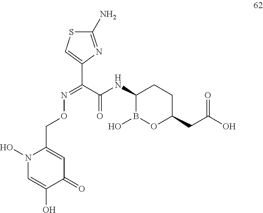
C1(NC(C(=NOCC2=CC(=O)C(O)=CN2O)C2=CSC(N)=N2)=O)B(O)OC(CC(O)=O)CC1
